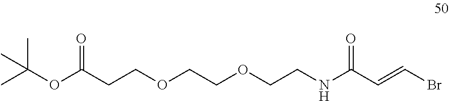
O(C(CCOCCOCCNC(C=CBr)=O)=O)C(C)(C)C
